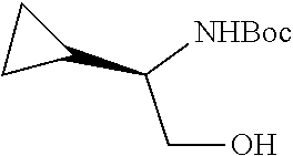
C(O)C([NHBoc])C1CC1
